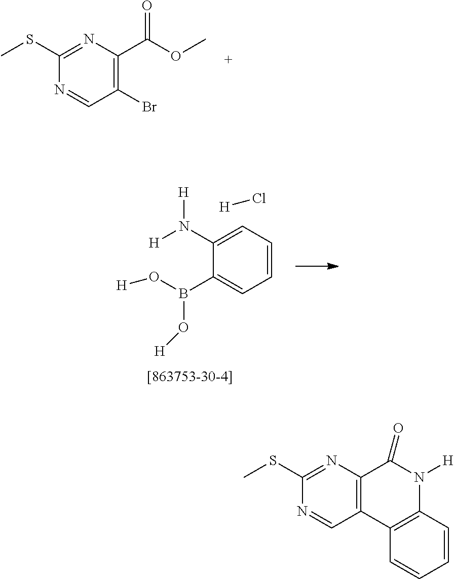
N1=CC2=C(N=C1SC)C(=O)N([H])C1=C2C=CC=C1.N1=CC(Br)=C(C(OC)=O)N=C1SC.C1(B(O[H])O[H])=CC=CC=C1N([H])[H].[H]Cl
